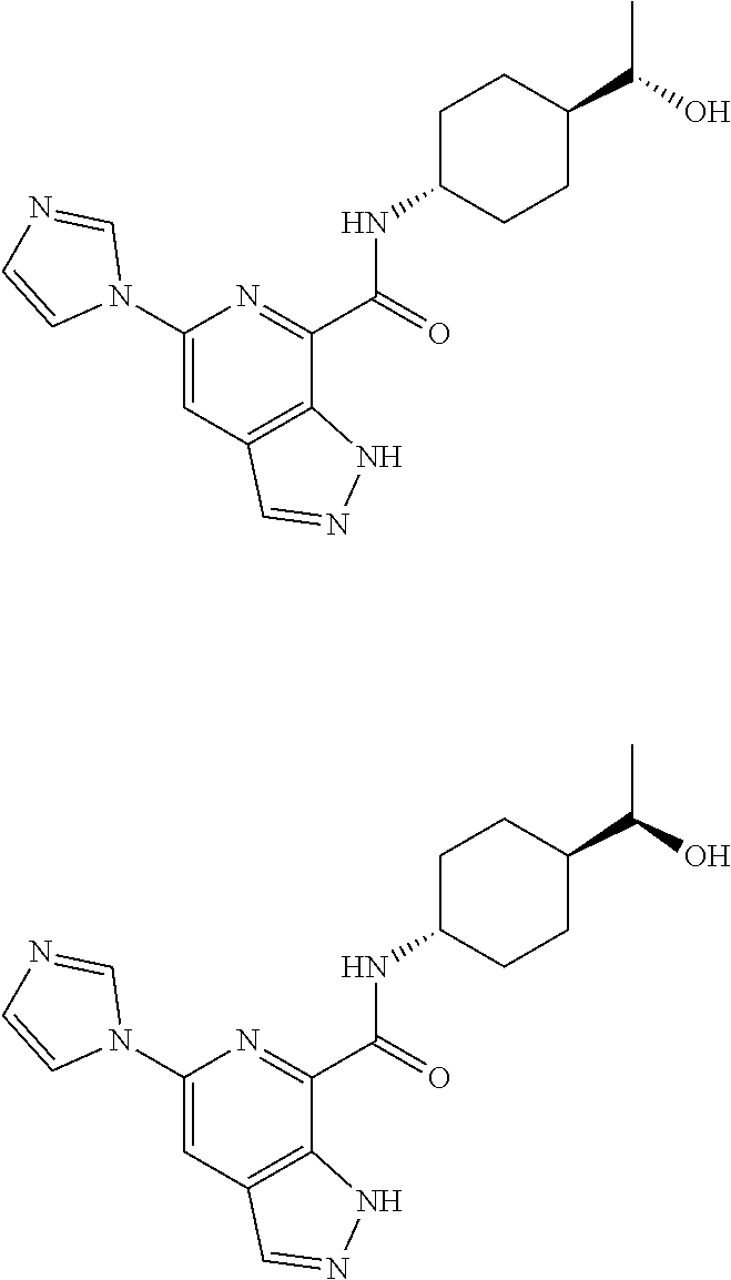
C1(N2C=NC=C2)=CC2=C(C(C(=O)NC3CCC(C(O)C)CC3)=N1)NN=C2.C1(N2C=NC=C2)=CC2=C(C(C(=O)NC3CCC(C(O)C)CC3)=N1)NN=C2
